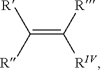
C(=C([R])[RIV])([R])[R]
